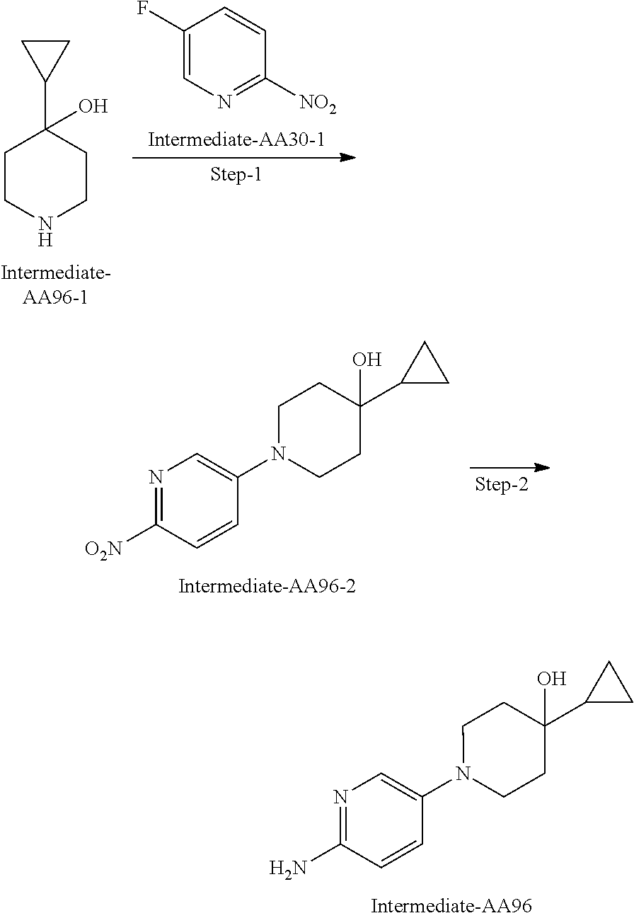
C1CNCCC1(C1CC1)O.C1(F)=CN=C([NO2])C=C1.N1=C([O2N])C=CC(N2CCC(C3CC3)(O)CC2)=C1.N1=C(N)C=CC(N2CCC(C3CC3)(O)CC2)=C1
